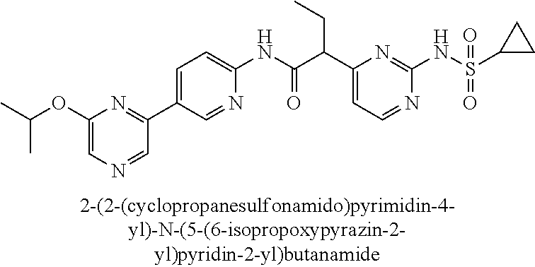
C1(NC(=O)C(C2=CC=NC(NS(=O)(=O)C3CC3)=N2)CC)=CC=C(C2=NC(OC(C)C)=CN=C2)C=N1
